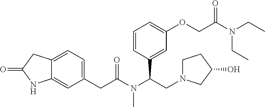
C12=CC=C(CC(N(C(CN3CCC(O)C3)C3=CC(OCC(N(CC)CC)=O)=CC=C3)C)=O)C=C1NC(=O)C2
